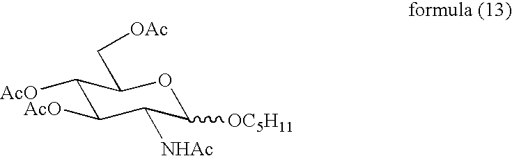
C1([AcO])C([AcO])C([NHAc])C([OC5H11])OC1C[OAc]
